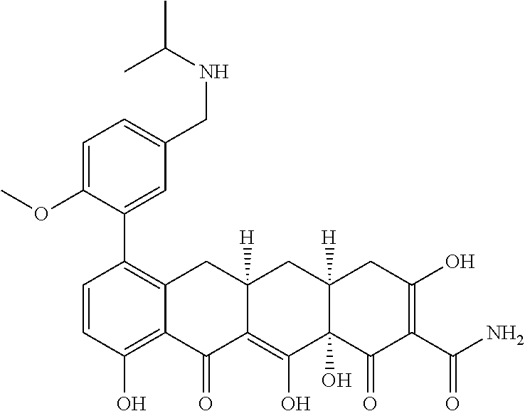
C1=CC(O)=C2C(=C1C1=CC(CNC(C)C)=CC=C1OC)CC1([H])C(=C(O)C3(O)C([H])(C1)CC(O)=C(C(N)=O)C3=O)C2=O
